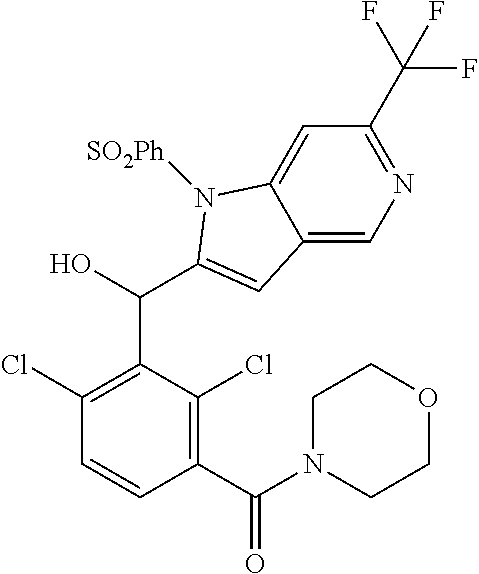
C1(C(N2CCOCC2)=O)=C(Cl)C(C(C2=CC3=CN=C(C(F)(F)F)C=C3N2[SO2Ph])O)=C(Cl)C=C1
